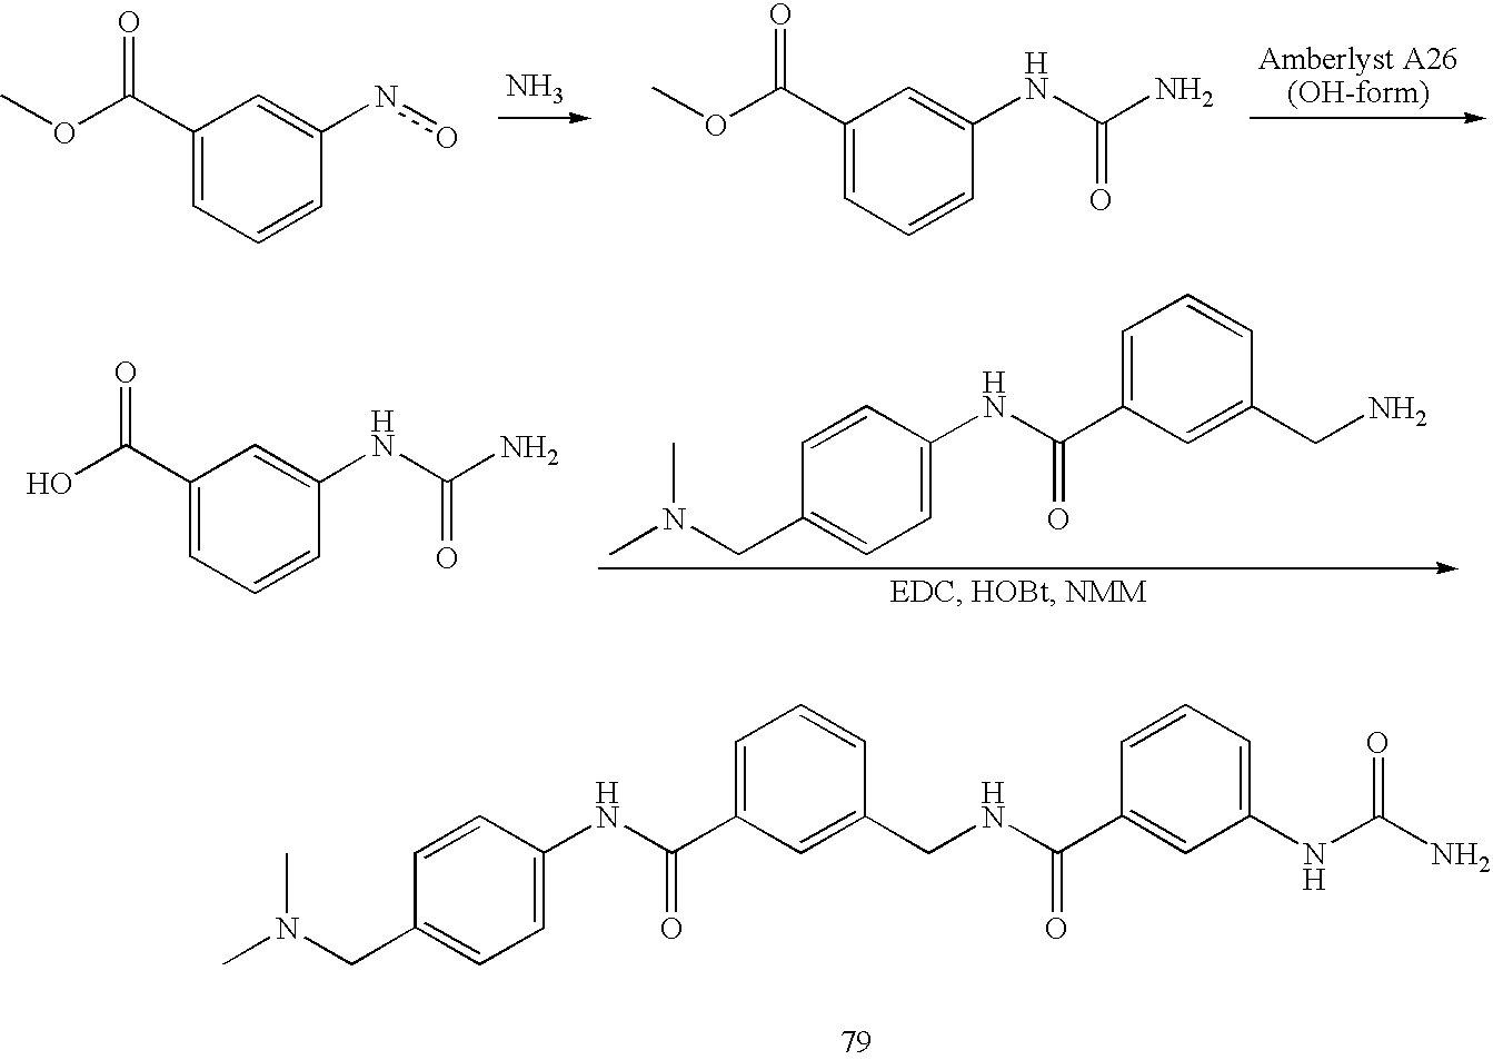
C1(C(OC)=O)=CC=CC(no)=C1.N.C1(C(OC)=O)=CC=CC(NC(N)=O)=C1.C1(C(O)=O)=CC=CC(NC(N)=O)=C1.C1=CC(NC(C2=CC=CC(CN)=C2)=O)=CC=C1CN(C)C.C1=CC(NC(C2=CC=CC(CNC(C3=CC(NC(N)=O)=CC=C3)=O)=C2)=O)=CC=C1CN(C)C
